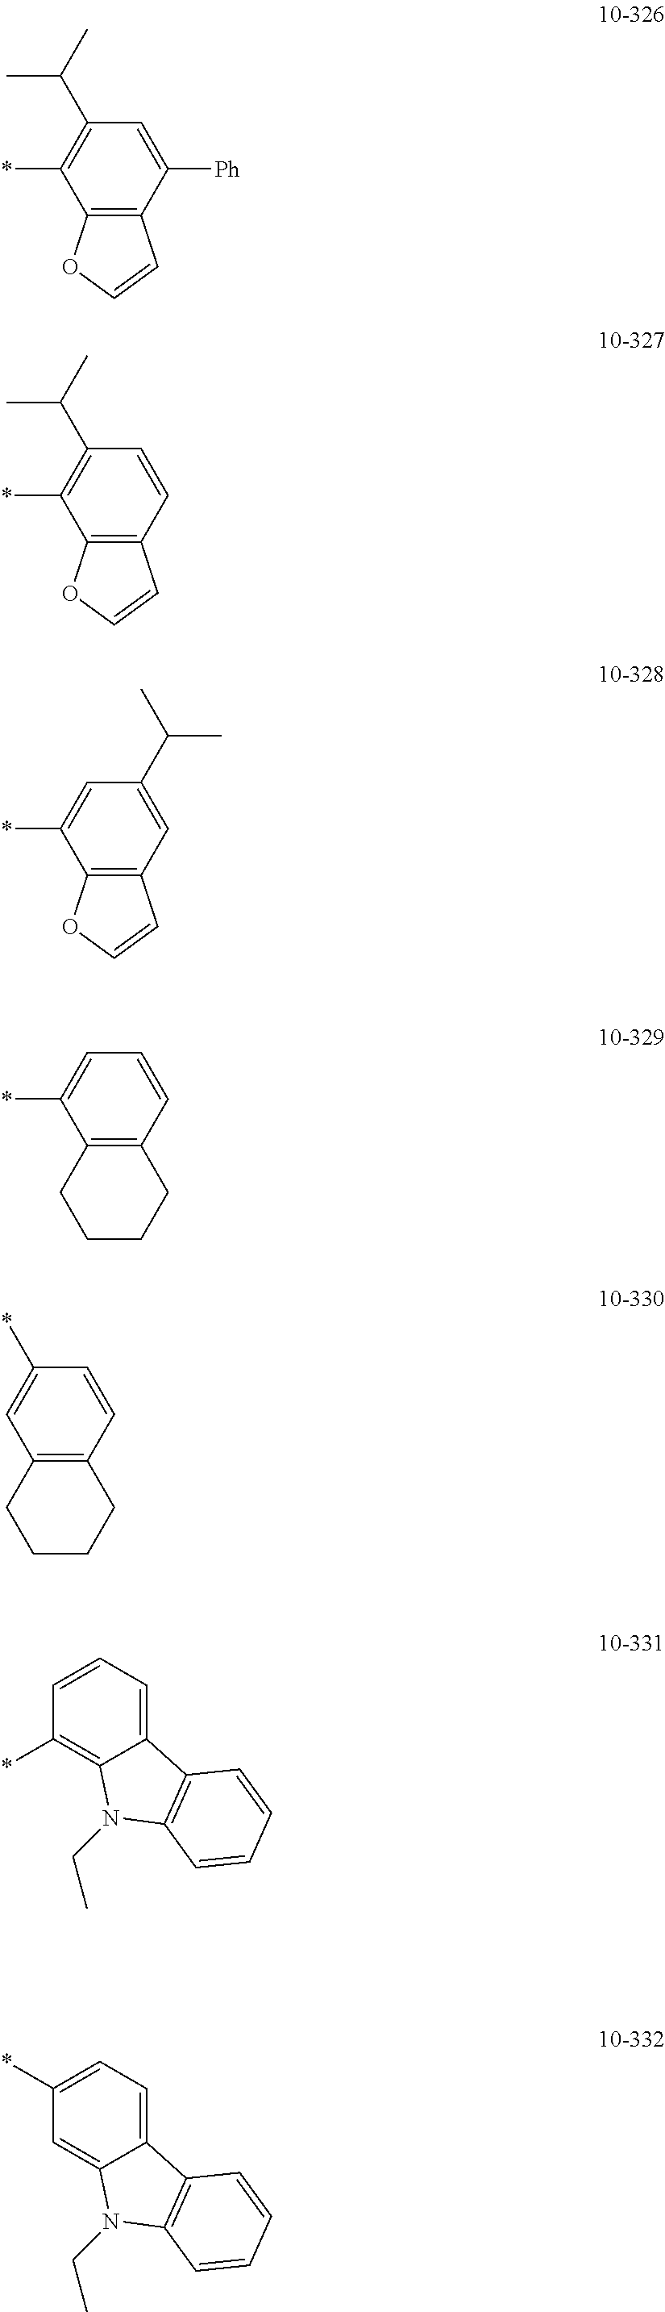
C12=C(C([Ph])=CC(C(C)C)=C1*)C=CO2.C12=C(C=CC(C(C)C)=C1*)C=CO2.C12=C(C=C(C(C)C)C=C1*)C=CO2.C12=C(C=CC=C1*)CCCC2.C12=C(C=CC(*)=C1)CCCC2.C1(*)=C2C(=CC=C1)C1=C(N2CC)C=CC=C1.C1=C2C(=CC=C1*)C1=C(N2CC)C=CC=C1
